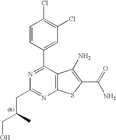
N1=C(C2=CC(Cl)=C(Cl)C=C2)C2=C(N=C1CC(CO)C)SC(C(N)=O)=C2N
